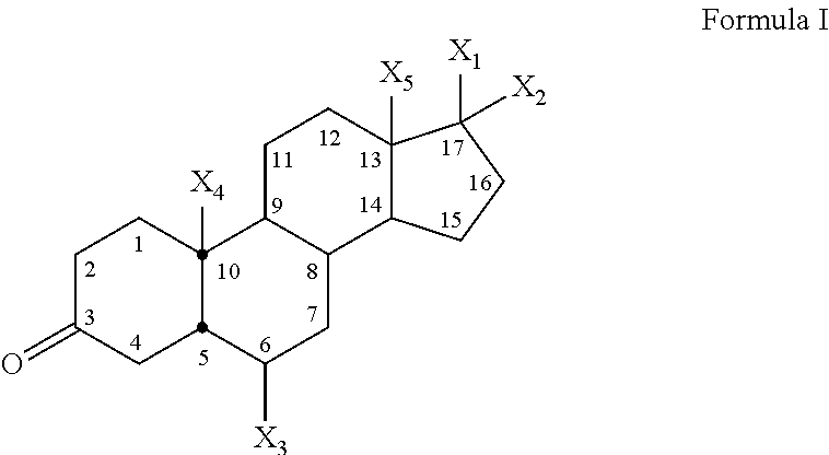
C1C(=O)CC2C([X3])CC3C(CCC4([X5])C3CCC4([X2])[X1])C2([X4])C1
